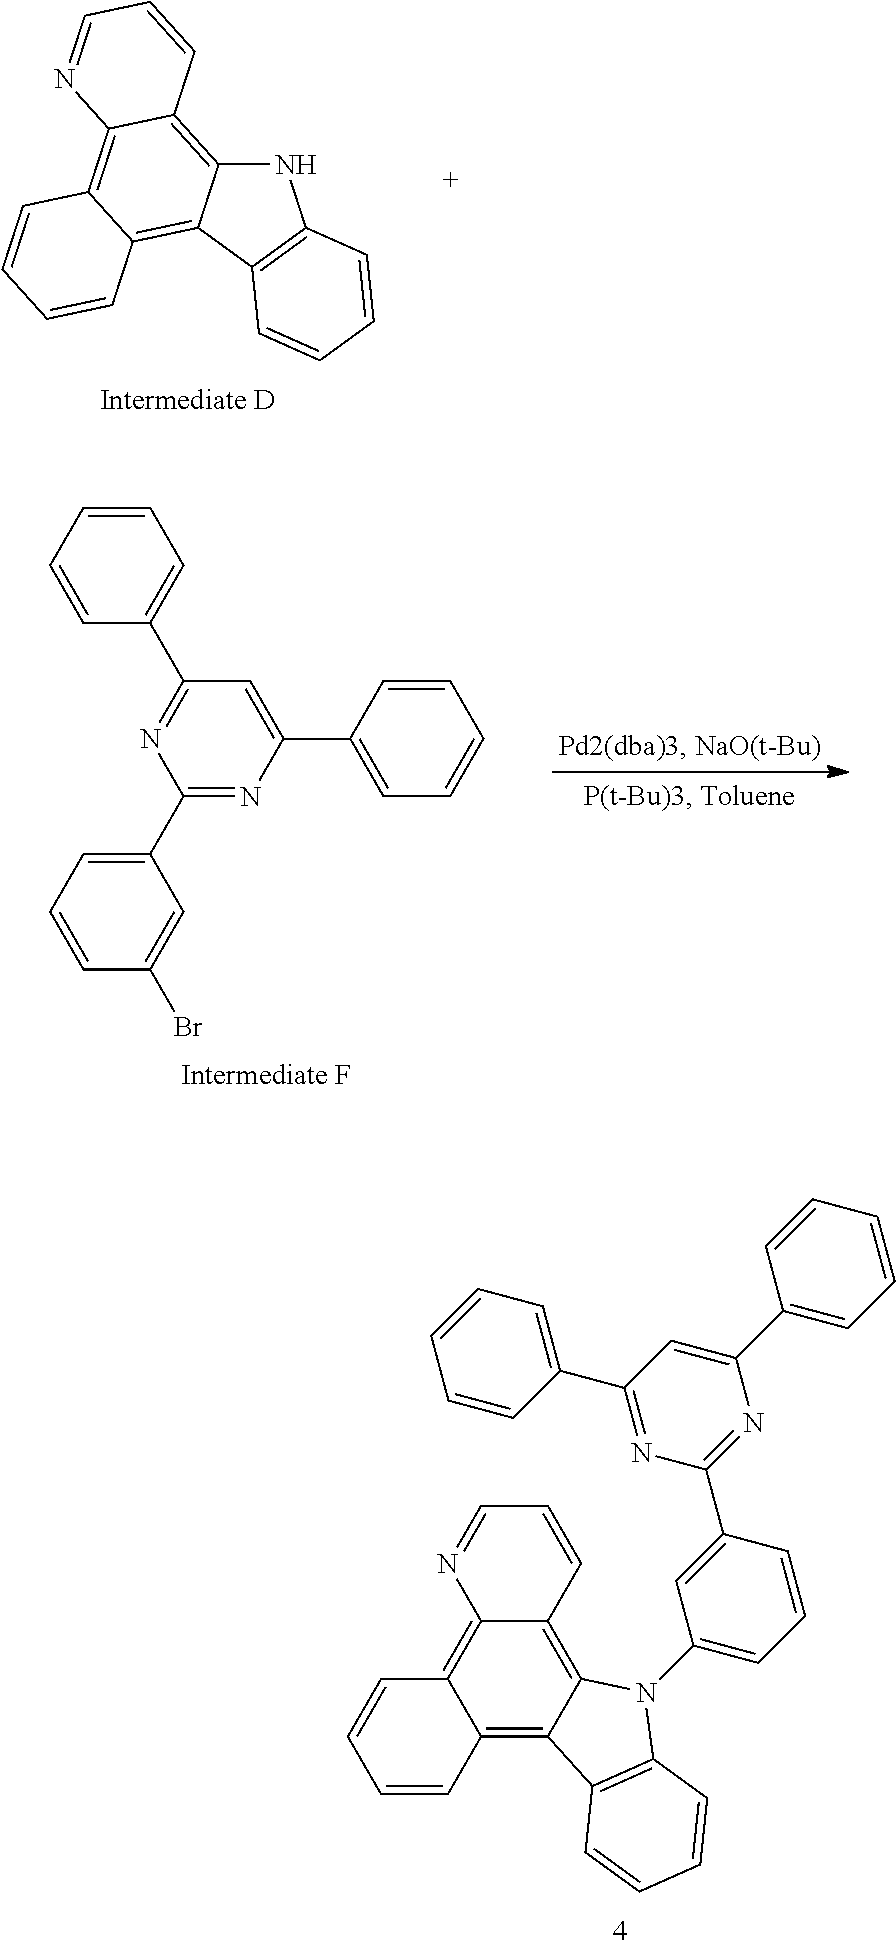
N1C2=C3C(=C4C(=C2C2=C1C=CC=C2)C=CC=C4)N=CC=C3.C1(C2=CC=CC(Br)=C2)=NC(C2=CC=CC=C2)=CC(C2=CC=CC=C2)=N1.C1(N2C3=C4C(=C5C(=C3C3=C2C=CC=C3)C=CC=C5)N=CC=C4)=CC=CC(C2=NC(C3=CC=CC=C3)=CC(C3=CC=CC=C3)=N2)=C1
